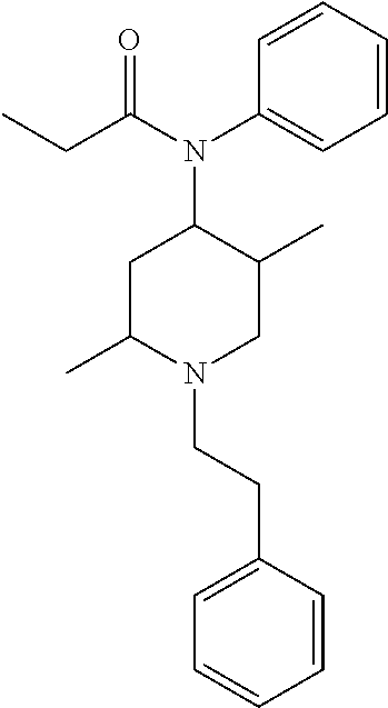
C1=CC=CC(N(C(CC)=O)C2CC(C)N(CCC3=CC=CC=C3)CC2C)=C1
